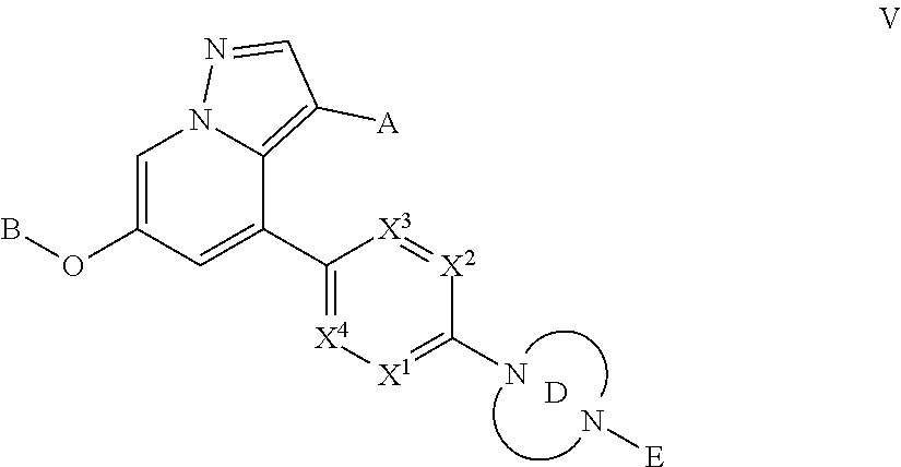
C1=C(OB)C=C(C2=[X4][X1]=C(N)[X2]=[X3]2)C2=C([A])C=NN12.N[E].[D]
